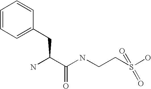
C1=CC=C(CC(N)C(NCCS(O)(=O)=O)=O)C=C1
